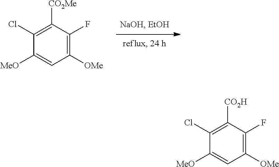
C1([MeO])=CC([OMe])=C(F)C([CO2Me])=C1Cl.C1([MeO])=CC([OMe])=C(F)C([CO2H])=C1Cl
